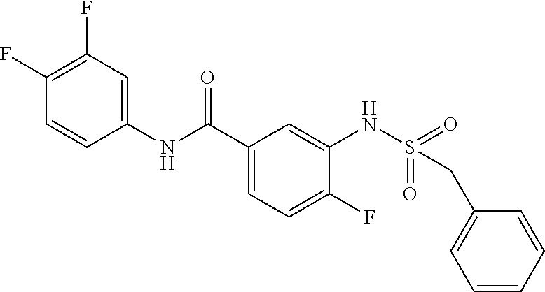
C1(F)=C(F)C=C(NC(C2=CC=C(F)C(NS(=O)(=O)CC3=CC=CC=C3)=C2)=O)C=C1
